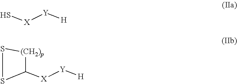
[X]([Y][H])S.[X]([Y][H])C1[(CH2)p]SS1
